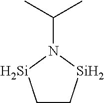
C1C[Si]N(C(C)C)[Si]1
